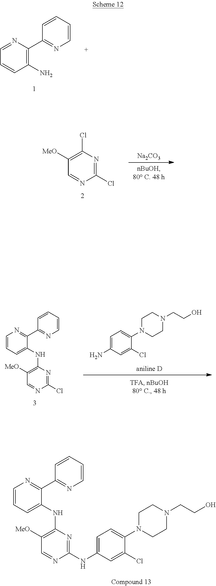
C1=NC(C2=NC=CC=C2)=C(N)C=C1.[Na2CO3].C1=NC(Cl)=NC(Cl)=C1[MeO].C1=C(N)C=C(Cl)C(N2CCN(CCO)CC2)=C1.C1(C2=NC=CC=C2)=NC=CC=C1NC1=C([MeO])C=NC(Cl)=N1.C1=C(NC2=NC(NC3=CC=CN=C3C3=NC=CC=C3)=C([MeO])C=N2)C=C(Cl)C(N2CCN(CCO)CC2)=C1
